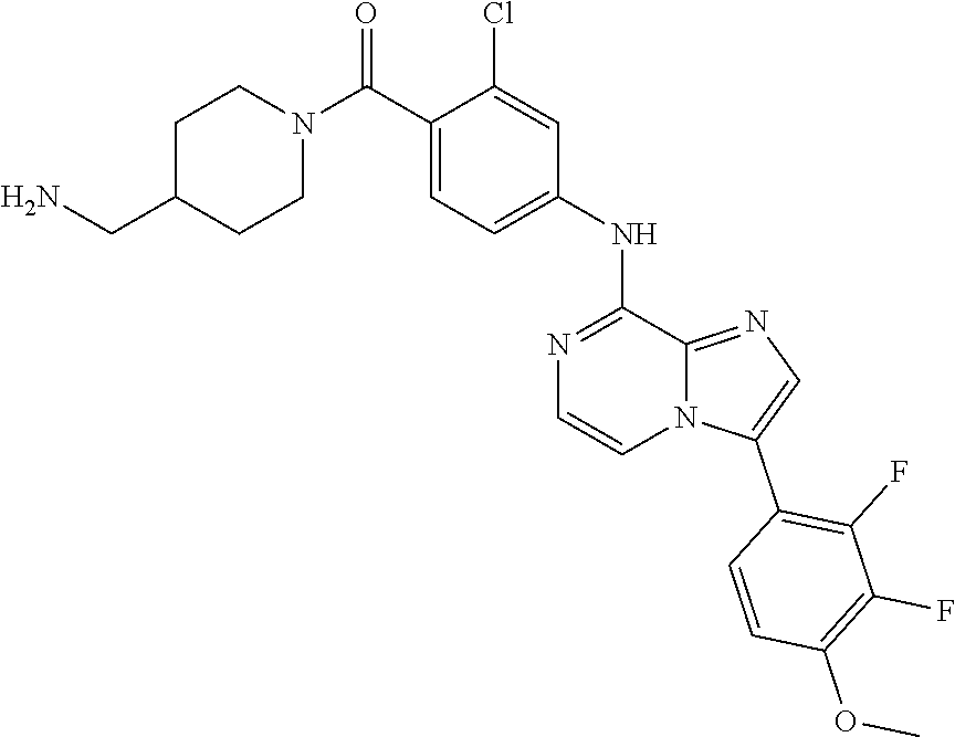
C1(NC2=CC=C(C(N3CCC(CN)CC3)=O)C(Cl)=C2)=NC=CN2C1=NC=C2C1=C(F)C(F)=C(OC)C=C1
